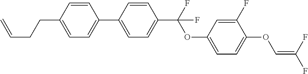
C1=CC(CCC=C)=CC=C1C1=CC=C(C(F)(OC2=CC=C(OC=C(F)F)C(F)=C2)F)C=C1
